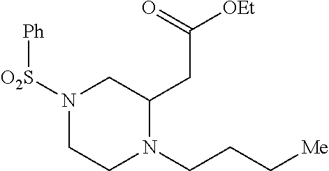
N1([O2S][Ph])CCN(CCC[Me])C(CC([OEt])=O)C1
